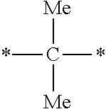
*C(*)([Me])[Me]
